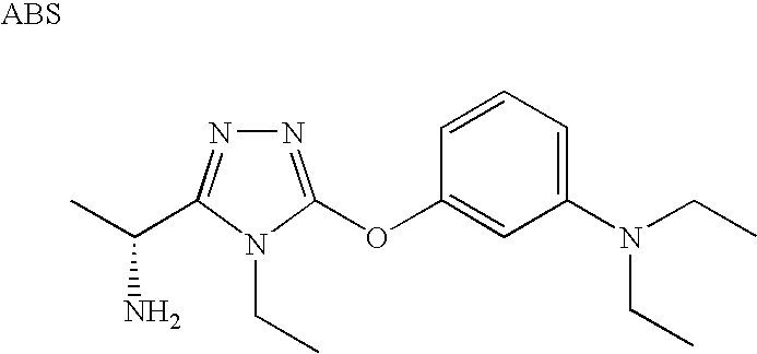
N1=C(OC2=CC(N(CC)CC)=CC=C2)N(CC)C(C(C)N)=N1
